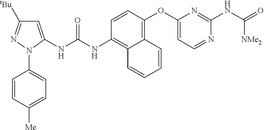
C1=CC(OC2=CC=NC(NC(=O)[NMe2])=N2)=C2C(=C1NC(NC1=CC([tBu])=NN1C1=CC=C([Me])C=C1)=O)C=CC=C2
